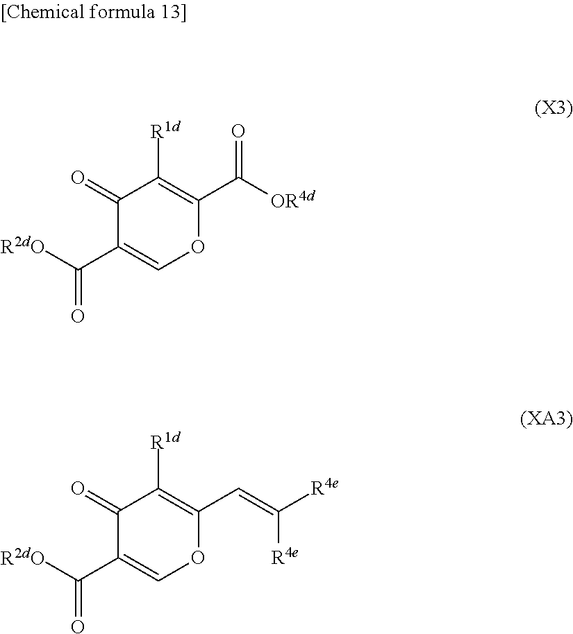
C1([R1d])=C(C([OR4d])=O)OC=C(C([R2dO])=O)C1=O.C1([R1d])=C(C=C([R4e])[R4e])OC=C(C([R2dO])=O)C1=O
